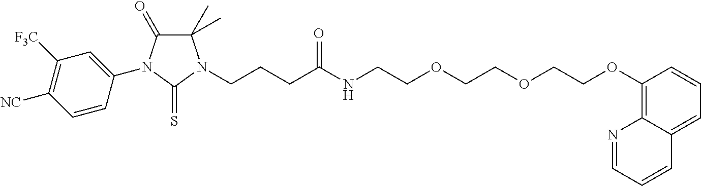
C(COCCOCCOC1=C2C(=CC=C1)C=CC=N2)NC(CCCN1C(C)(C)C(=O)N(C2=CC([F3C])=C([NC])C=C2)C1=S)=O
